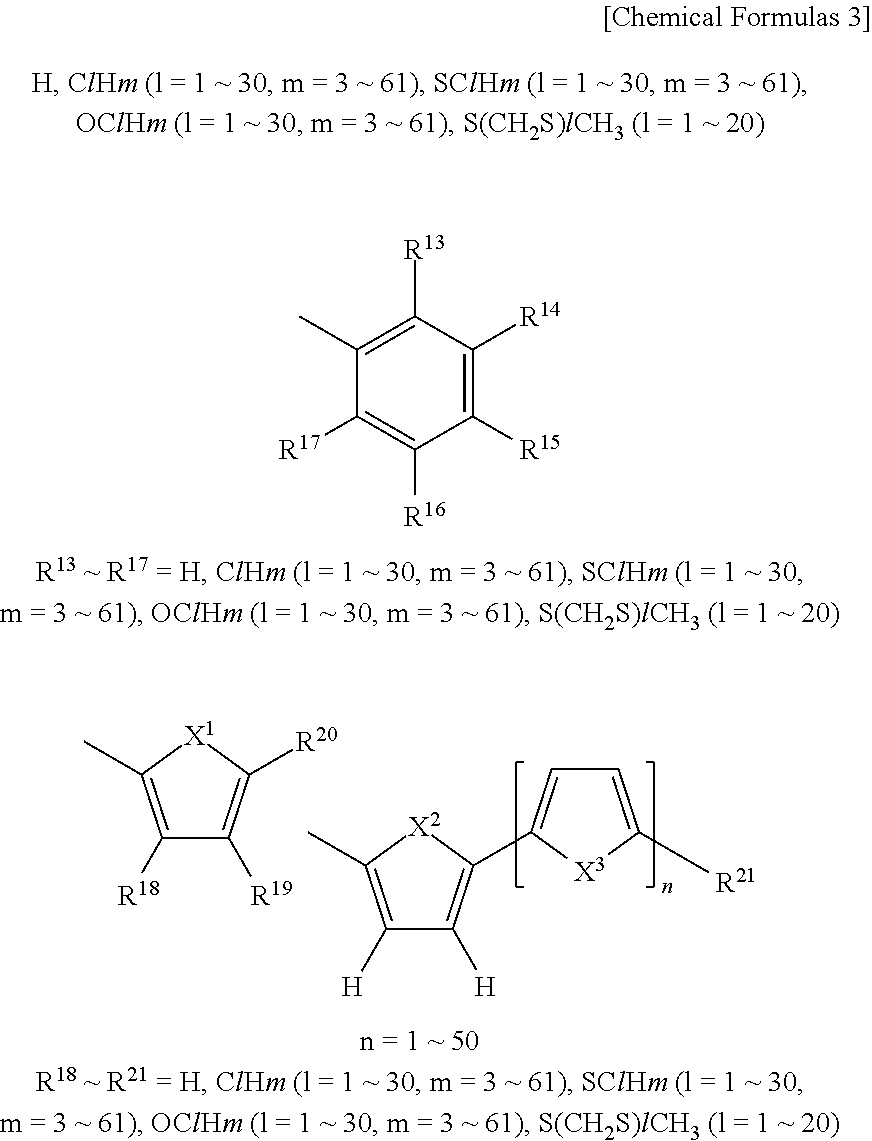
C1([R15])=C([R14])C([R13])=C(C)C([R17])=C1[R16].C1([H])=C(C)[X2]C(C2=CC=C([R21])[X3]2)=C1[H].C1([R18])=C(C)[X1]C([R20])=C1[R19]
